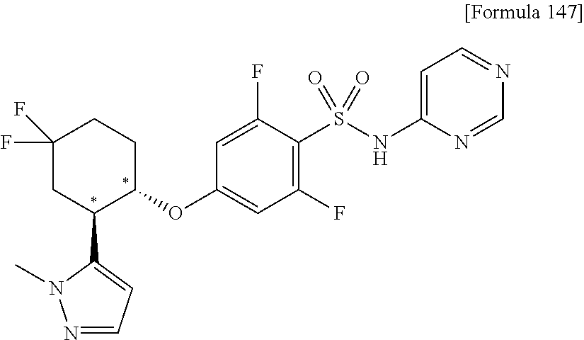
C1(OC2CCC(F)(F)CC2C2=CC=NN2C)=CC(F)=C(S(NC2=CC=NC=N2)(=O)=O)C(F)=C1
